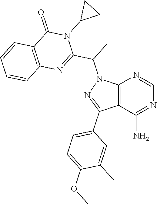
C12=C(C(N)=NC=N1)C(C1=CC=C(OC)C(C)=C1)=NN2C(C1=NC2=C(C(=O)N1C1CC1)C=CC=C2)C
